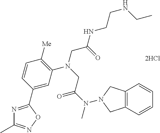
[2HCl].C1=C(C2=NC(C)=NO2)C=CC([Me])=C1N(CC(NCCNCC)=O)CC(N(C)N1CC2=C(C=CC=C2)C1)=O
